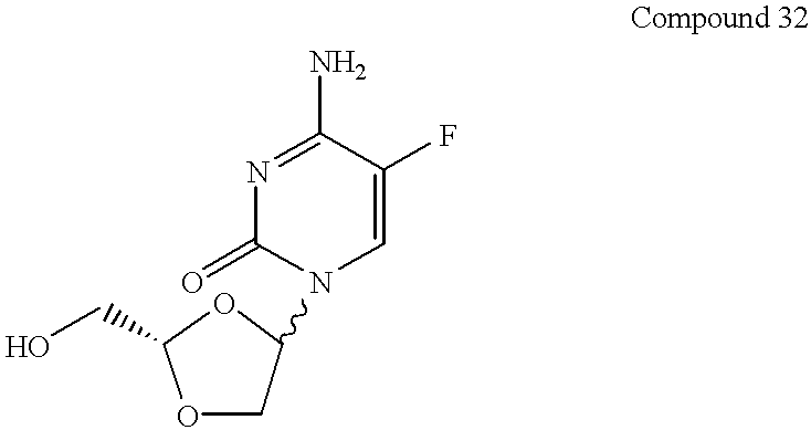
O1CC(N2C(=O)N=C(N)C(F)=C2)OC1CO
